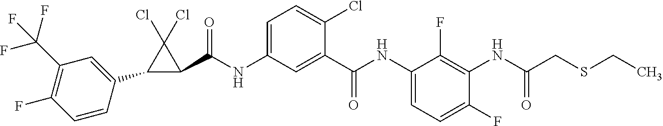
C1(C2=CC(C(F)(F)F)=C(F)C=C2)C(C(NC2=CC=C(Cl)C(C(NC3=CC=C(F)C(NC(CSCC)=O)=C3F)=O)=C2)=O)C1(Cl)Cl
